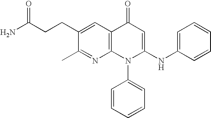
C1(C)=NC2=C(C=C1CCC(N)=O)C(=O)C=C(NC1=CC=CC=C1)N2C1=CC=CC=C1
